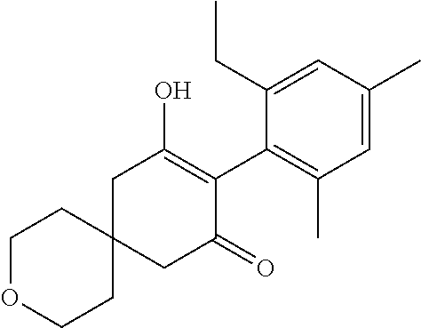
C12(CC(=O)C(C3=C(C)C=C(C)C=C3CC)=C(O)C1)CCOCC2
